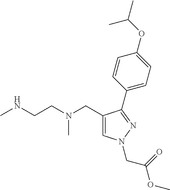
C1=C(CN(CCNC)C)C(C2=CC=C(OC(C)C)C=C2)=NN1CC(OC)=O
